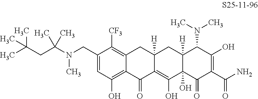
C(N(C)CC1=CC(O)=C2C(=C1[CF3])CC1([H])C(=C(O)C3(O)C([H])(C1)C(N(C)C)C(O)=C(C(N)=O)C3=O)C2=O)(CC(C)(C)C)(C)C
